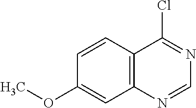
C12=C(C=CC(OC)=C1)C(Cl)=NC=N2
